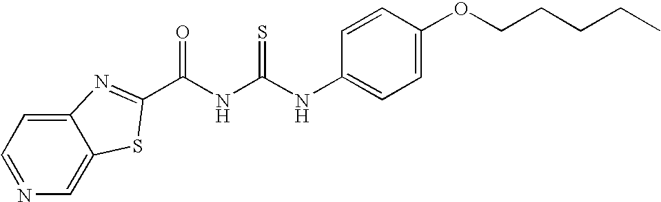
C12=CC=NC=C1SC(C(NC(NC1=CC=C(OCCCCC)C=C1)=S)=O)=N2
